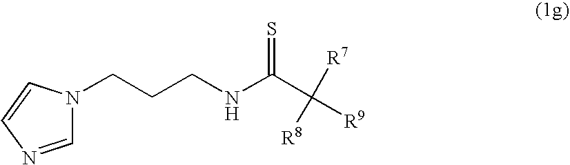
N1(CCCNC(C([R7])([R9])[R8])=S)C=NC=C1
